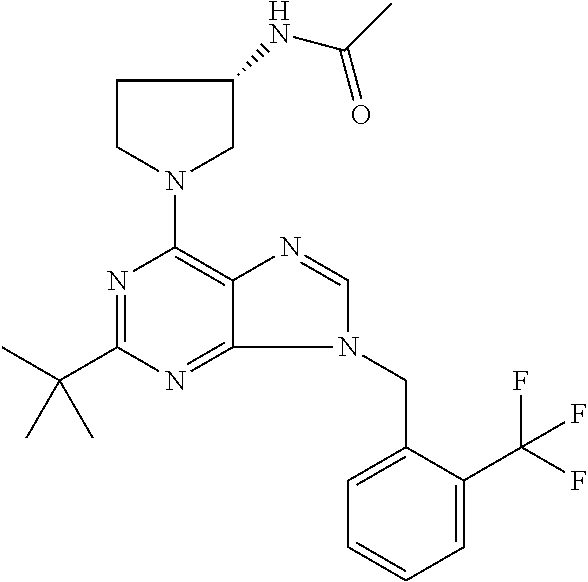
C1CN(C2=C3C(=NC(C(C)(C)C)=N2)N(CC2=CC=CC=C2C(F)(F)F)C=N3)CC1NC(C)=O
